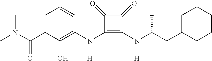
C(C1=CC=CC(N(C2=C(N(C(CC3CCCCC3)C)[H])C(=O)C2=O)[H])=C1O)(=O)N(C)C
